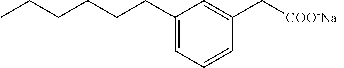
C1(CCCCCC)=CC=CC(C[COO-Na+])=C1
